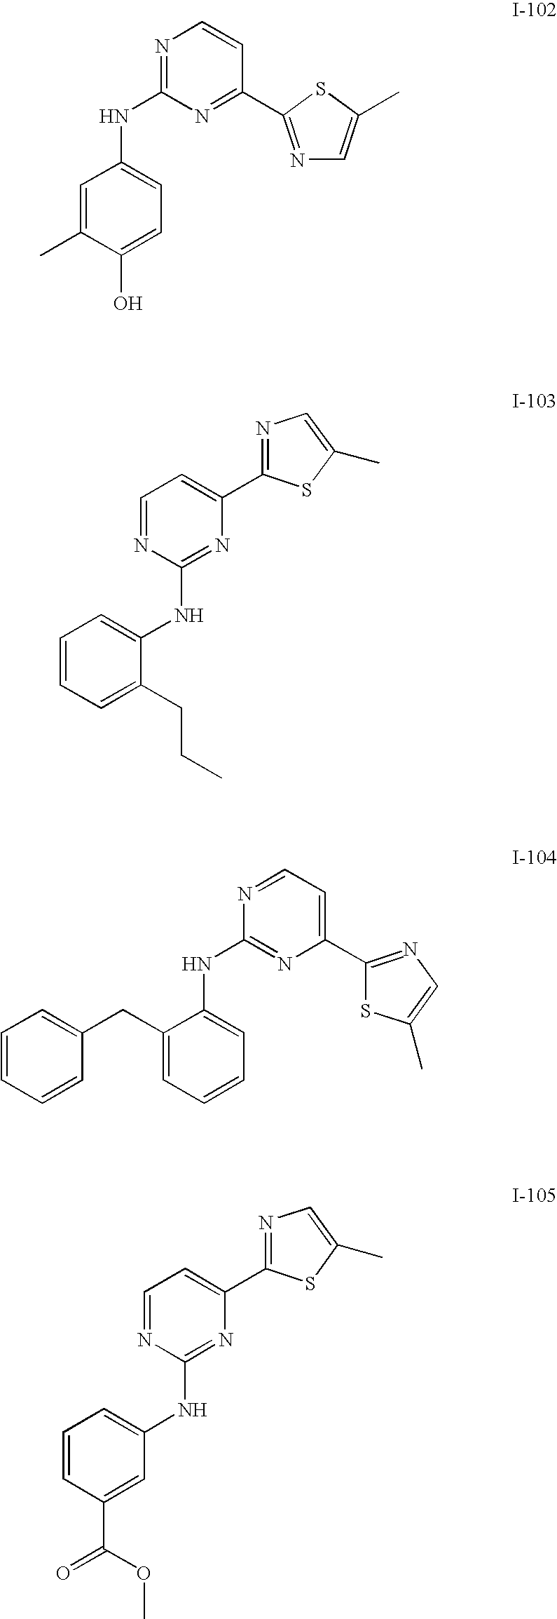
N1=C(NC2=CC=C(O)C(C)=C2)N=C(C2=NC=C(C)S2)C=C1.C1=CC=C(CCC)C(NC2=NC(C3=NC=C(C)S3)=CC=N2)=C1.C1=CC=CC(CC2=CC=CC=C2NC2=NC(C3=NC=C(C)S3)=CC=N2)=C1.C1=NC(NC2=CC=CC(C(OC)=O)=C2)=NC(C2=NC=C(C)S2)=C1
